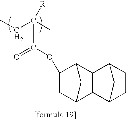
C1(OC(C(CC)(C)[R])=O)CC2C3C(C1C2)C1CCC3C1
